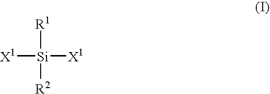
[R1][Si]([X1])([X1])[R2]
